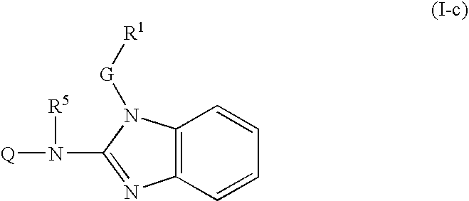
C12=C(C=CC=C1)N=C(N([Q])[R5])N2[G][R1]
